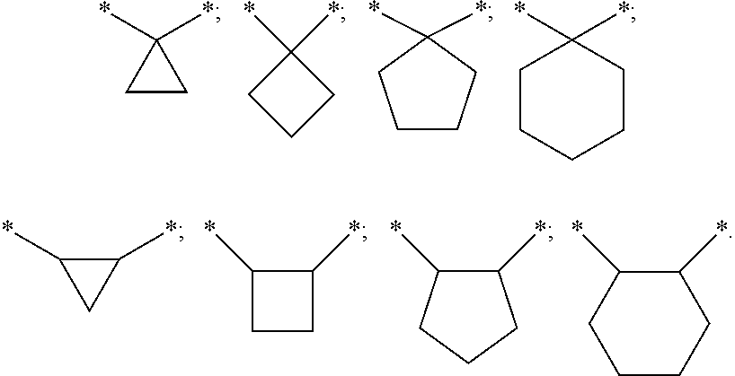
C1(*)(*)CC1.C1(*)(*)CCC1.C1(*)(*)CCCC1.C1CCCCC1(*)*.C1C(*)C1*.C1(*)CCC1*.C1CCC(*)C(*)C1.C1CC(*)C(*)C1
